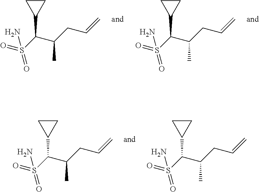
O=S(C(C(CC=C)C)C1CC1)(=O)N.O=S(C(C(CC=C)C)C1CC1)(=O)N.O=S(C(C(CC=C)C)C1CC1)(=O)N.O=S(C(C(CC=C)C)C1CC1)(=O)N
